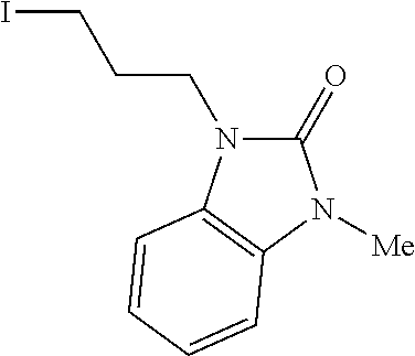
C1(=O)N(CCCI)C2=C(N1[Me])C=CC=C2
